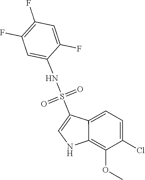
O=S(=O)(NC1=CC(F)=C(F)C=C1F)C1=CNC2=C(OC)C(Cl)=CC=C12
